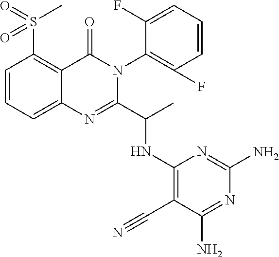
C1=CC=C2C(=C1S(=O)(C)=O)C(=O)N(C1=C(F)C=CC=C1F)C(C(C)NC1=C(C#N)C(N)=NC(N)=N1)=N2
